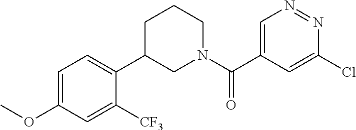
C1=C(Cl)N=NC=C1C(N1CCCC(C2=CC=C(OC)C=C2[CF3])C1)=O
